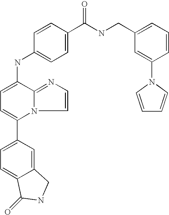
C1(C2=CC=C3C(=C2)CNC3=O)=CC=C(NC2=CC=C(C(NCC3=CC=CC(N4C=CC=C4)=C3)=O)C=C2)C2=NC=CN12
